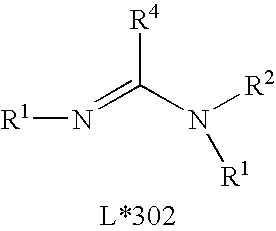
N(=C(N([R2])[R1])[R4])[R1]
